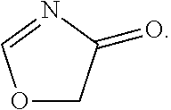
O1CC(=O)N=C1
